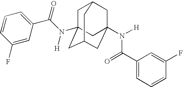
C1C2(N(C(C3=CC=CC(F)=C3)=O)[H])CC3CC(N([H])C(C4=CC=CC(F)=C4)=O)(CC1C3)C2
